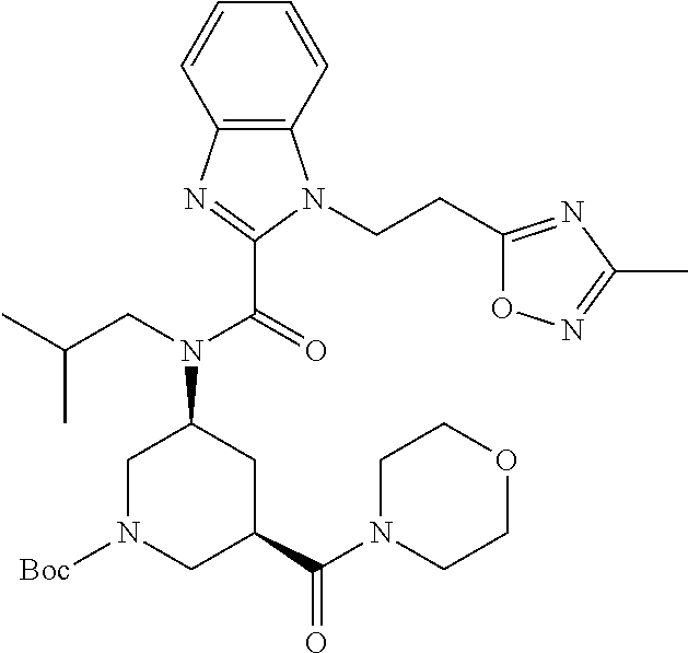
C12=C(C=CC=C1)N(CCC1=NC(C)=NO1)C(C(=O)N(CC(C)C)C1CN([Boc])CC(C(N3CCOCC3)=O)C1)=N2
